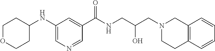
C1=NC=C(NC2CCOCC2)C=C1C(NCC(CN1CCC2=C(C1)C=CC=C2)O)=O
